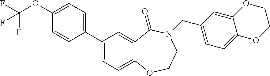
C1(C2=CC=C3C(=C2)C(=O)N(CC2=CC=C4C(=C2)OCCO4)CCO3)=CC=C(OC(F)(F)F)C=C1
